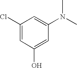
C1(Cl)=CC(O)=CC(N(C)C)=C1
